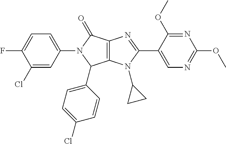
C12=C(N(C3CC3)C(C3=CN=C(OC)N=C3OC)=N1)C(C1=CC=C(Cl)C=C1)N(C1=CC=C(F)C(Cl)=C1)C2=O
